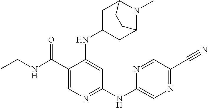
O=C(C1=CN=C(NC2=CN=C(C#N)C=N2)C=C1NC1CC2N(C)C(C1)CC2)NCC
